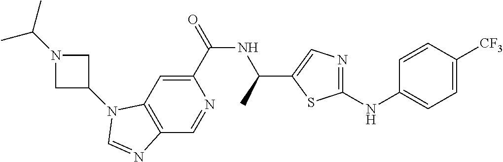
C1(C(=O)NC(C)C2=CN=C(NC3=CC=C([CF3])C=C3)S2)=CC2=C(C=N1)N=CN2C1CN(C(C)C)C1
